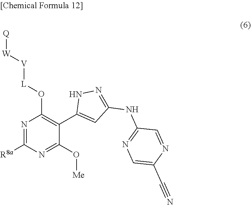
N1=C([R8a])N=C(O[Me])C(C2=CC(NC3=NC=C(C#N)N=C3)=NN2)=C1O[L][V][W][Q]
